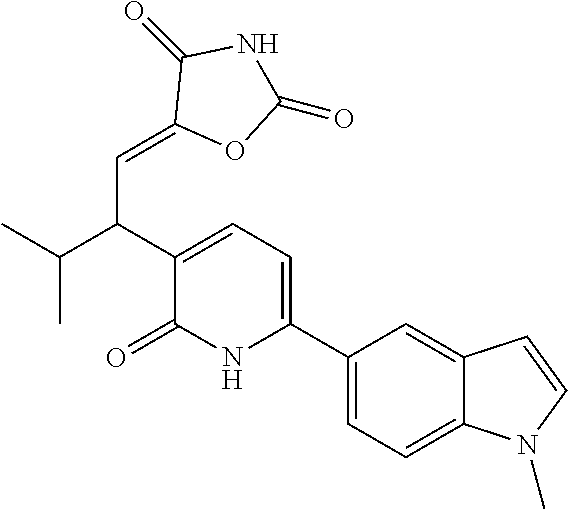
C1(C2=CC=C(C(C(C)C)C=C3OC(=O)NC3=O)C(=O)N2)=CC=C2C(=C1)C=CN2C
